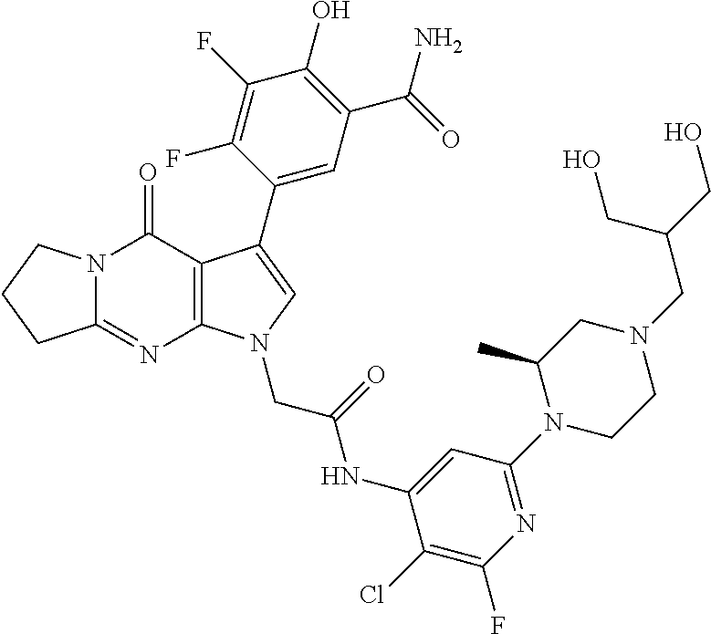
C12=NC3=C(C(=O)N1CCC2)C(C1=CC(C(=O)N)=C(O)C(F)=C1F)=CN3CC(=O)NC1=CC(N2CCN(CC(CO)CO)CC2C)=NC(F)=C1Cl
